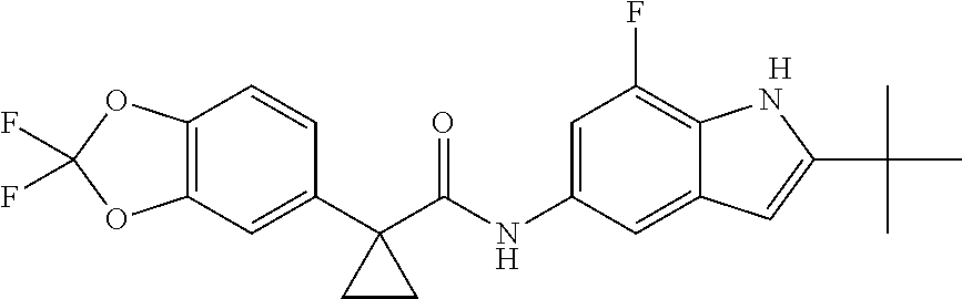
C1(C2(C(NC3=CC(F)=C4C(=C3)C=C(C(C)(C)C)N4)=O)CC2)=CC2=C(C=C1)OC(F)(F)O2.[H]
